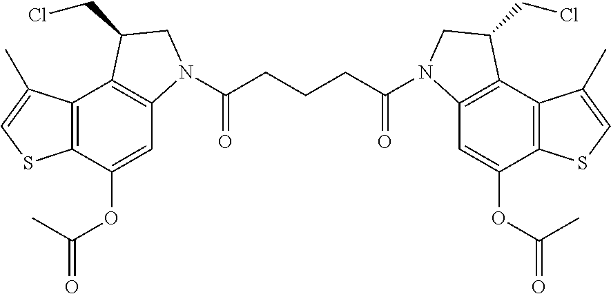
C12=C(C(OC(C)=O)=CC3=C1C(CCl)CN3C(CCCC(=O)N1C3=C(C4=C(C(OC(C)=O)=C3)SC=C4C)C(CCl)C1)=O)SC=C2C
